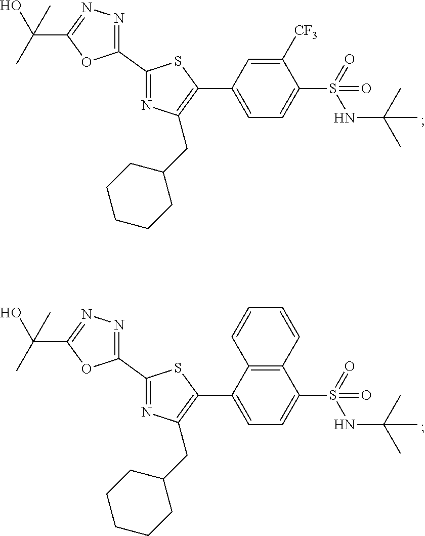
C1([CF3])=CC(C2=C(CC3CCCCC3)N=C(C3=NN=C(C(O)(C)C)O3)S2)=CC=C1S(NC(C)(C)C)(=O)=O.C12=C(C(C3=C(CC4CCCCC4)N=C(C4=NN=C(C(O)(C)C)O4)S3)=CC=C1S(NC(C)(C)C)(=O)=O)C=CC=C2
